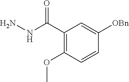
C1(C(NN)=O)=C(OC)C=CC([OBn])=C1
